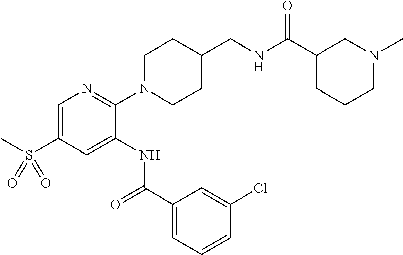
C1=C(S(C)(=O)=O)C=C(NC(C2=CC=CC(Cl)=C2)=O)C(N2CCC(CNC(C3CCCN(C)C3)=O)CC2)=N1
